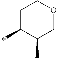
C1(C)C(C)COCC1
